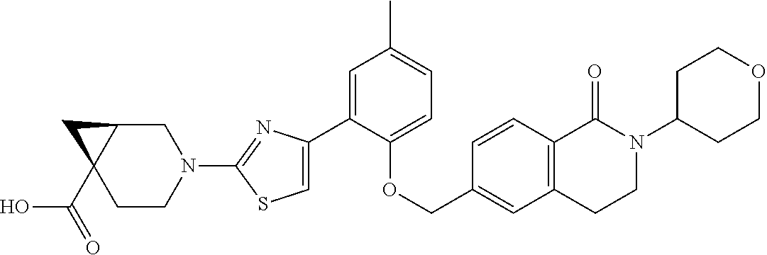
C1(C2=CSC(N3CC4C(C(=O)O)(CC3)C4)=N2)=CC(C)=CC=C1OCC1=CC2=C(C=C1)C(=O)N(C1CCOCC1)CC2
